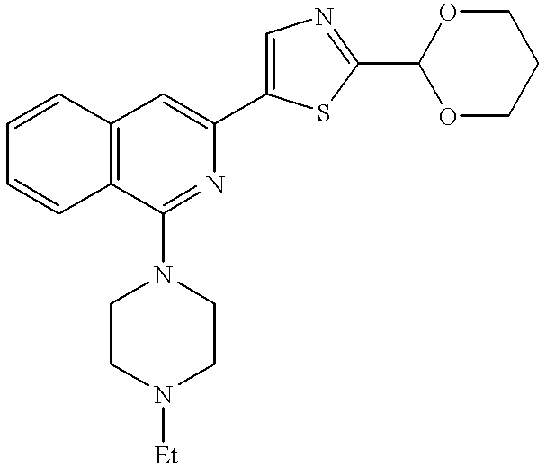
C1=CC2=C(C=C1)C(N1CCN([Et])CC1)=NC(C1=CN=C(C3OCCCO3)S1)=C2
